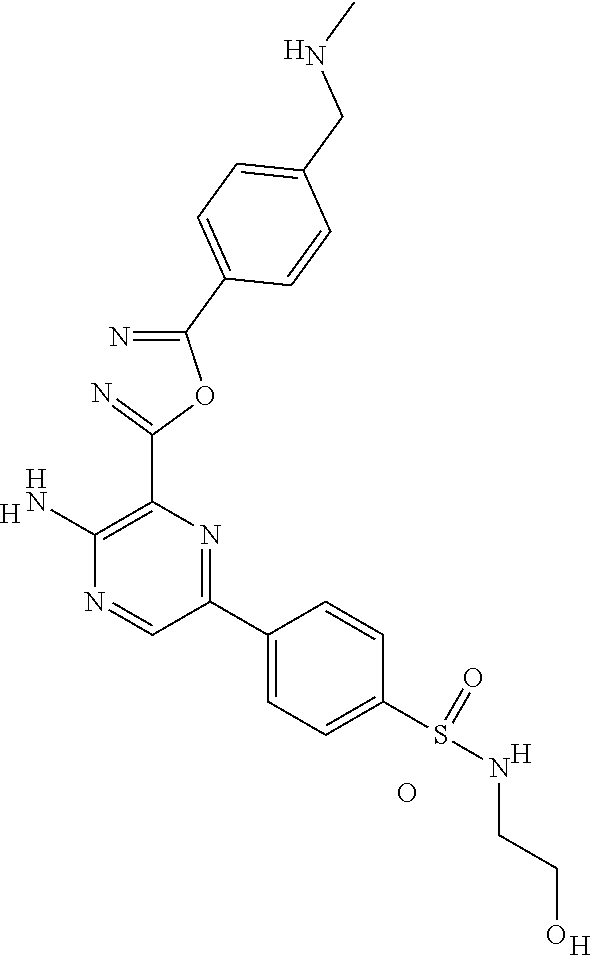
[H].C1(N)=C(C(=N)OC(=N)C2=CC=C(CNC)C=C2)N=C(C2=CC=C(S(NCCO)=O)C=C2)C=N1.O.[H].[H].[H]
